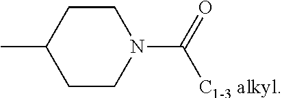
C1CN(C(=O)[C1-3 alkyl])CCC1C
